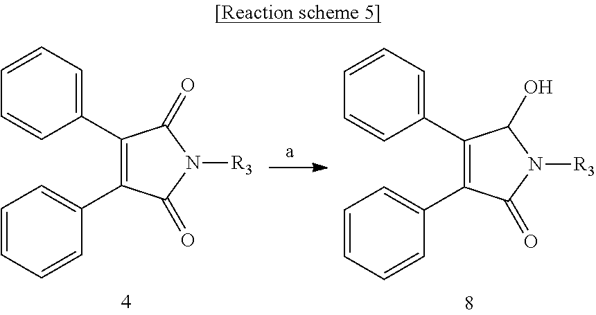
C1(C2=CC=CC=C2)=C(C2=CC=CC=C2)C(=O)N([R3])C1=O.C1(C2=CC=CC=C2)=C(C2=CC=CC=C2)C(=O)N([R3])C1O
